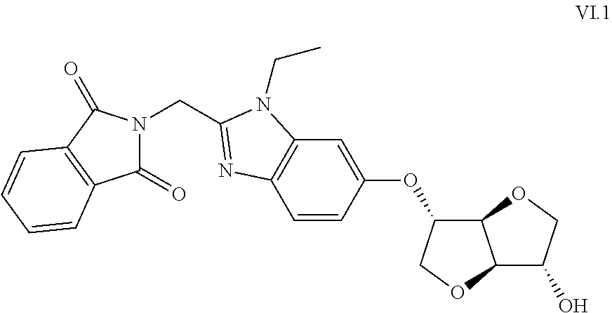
C1(=O)N(CC2=NC3=C(C=C(OC4C5C(OC4)C(O)CO5)C=C3)N2CC)C(=O)C2=C1C=CC=C2
